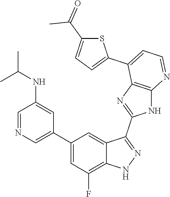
C1=NC=C(C2=CC(F)=C3C(=C2)C(C2=NC4=C(N2)N=CC=C4C2=CC=C(C(=O)C)S2)=NN3)C=C1NC(C)C
